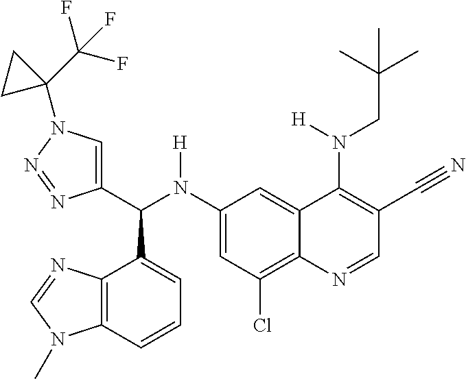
C1(N(C(C2=CN(C3(C(F)(F)F)CC3)N=N2)C2=CC=CC3=C2N=CN3C)[H])=CC(Cl)=C2C(=C1)C(N(CC(C)(C)C)[H])=C(C#N)C=N2
